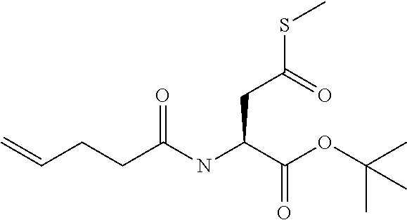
C=CCCC(NC(C(OC(C)(C)C)=O)CC(SC)=O)=O
